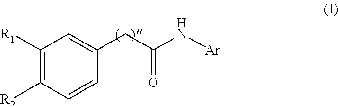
C1([R1])=C([R2])C=CC(CC(N[Ar])=O)=C1
